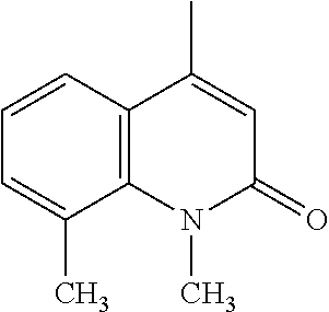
C1(C)=CC(=O)N(C)C2=C1C=CC=C2C
